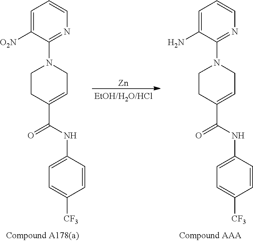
C1=C([O2N])C(N2CCC(C(=O)NC3=CC=C([CF3])C=C3)=CC2)=NC=C1.[Zn].C1=C(N)C(N2CCC(C(=O)NC3=CC=C([CF3])C=C3)=CC2)=NC=C1
